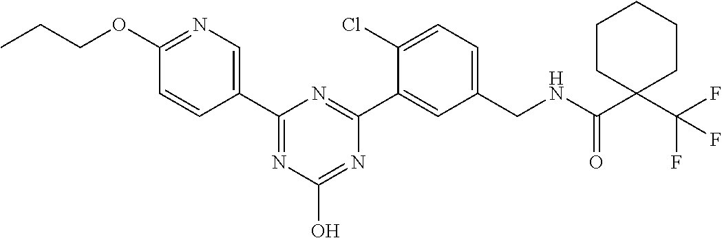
C1(C2=CN=C(OCCC)C=C2)=NC(O)=NC(C2=CC(CNC(C3(C(F)(F)F)CCCCC3)=O)=CC=C2Cl)=N1
